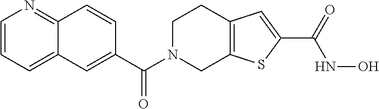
C1(C(N2CC3=C(CC2)C=C(C(=O)NO)S3)=O)=CC2=CC=CN=C2C=C1
